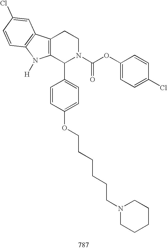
C12=C(C(C3=CC=C(OCCCCCCN4CCCCC4)C=C3)N(C(OC3=CC=C(Cl)C=C3)=O)CC1)N([H])C1=C2C=C(Cl)C=C1
